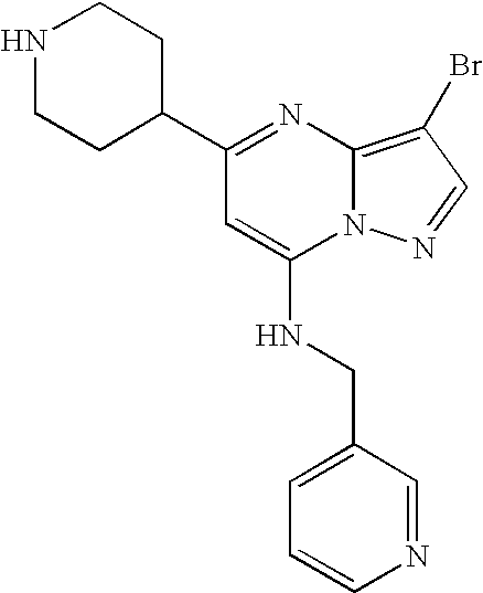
N1CCC(C2=NC3=C(Br)C=NN3C(NCC3=CC=CN=C3)=C2)CC1
